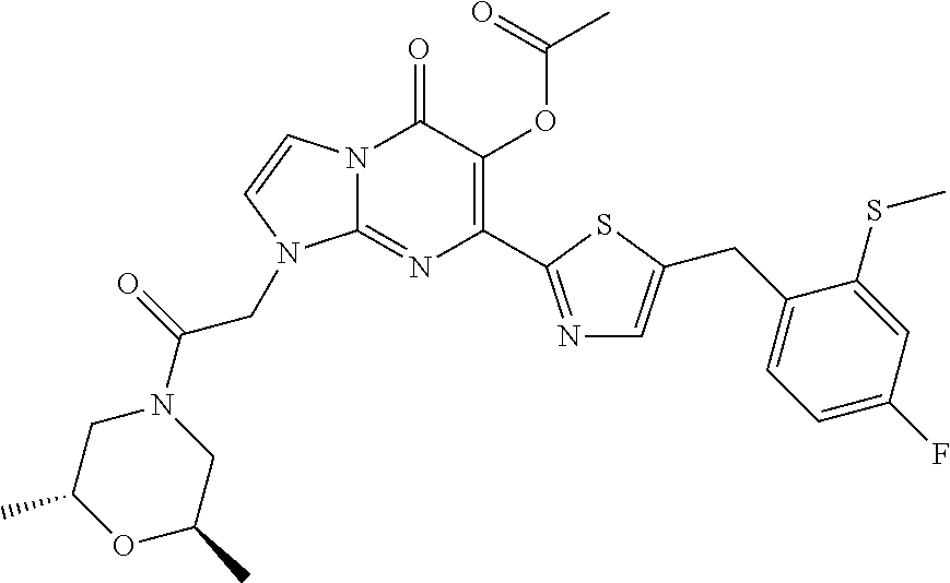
N12C(=NC(C3=NC=C(CC4=CC=C(F)C=C4SC)S3)=C(OC(C)=O)C1=O)N(CC(N1CC(C)OC(C)C1)=O)C=C2
